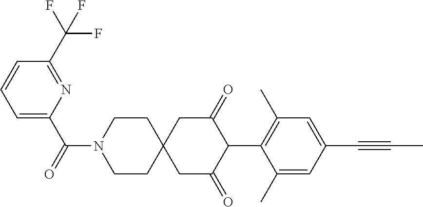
C1CN(C(=O)C2=CC=CC(C(F)(F)F)=N2)CCC12CC(=O)C(C1=C(C)C=C(C#CC)C=C1C)C(=O)C2
